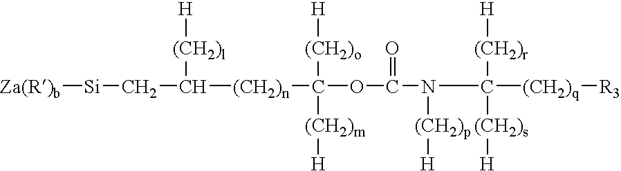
[Za(R)b][Si]CC([(CH2)n]C(OC(N(C([(CH2)q][R3])([(CH2)r][H])[(CH2)s][H])[(CH2)p][H])=O)([(CH2)o][H])[(CH2)m][H])[(CH2)l][H]
